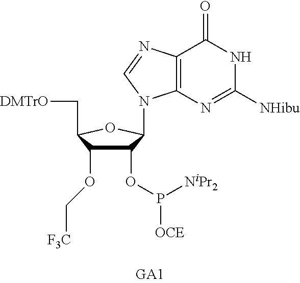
C1(OP([NiPr2])[OCE])C(OC[F3C])C(C[DMTrO])OC1N1C2=C(C(=O)NC([NHibu])=N2)N=C1
